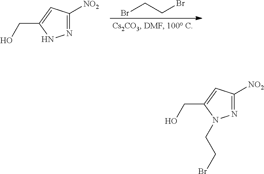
N1=C([NO2])C=C(CO)N1.BrCCBr.N1=C([NO2])C=C(CO)N1CCBr
